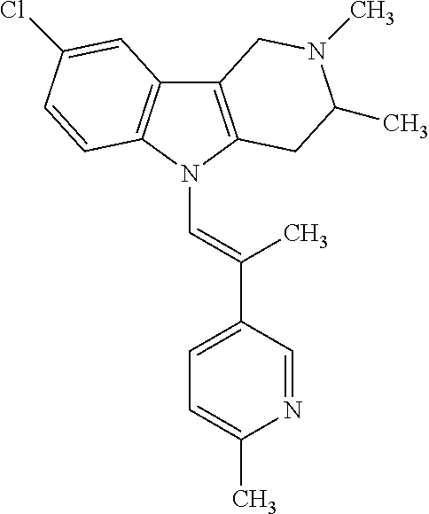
C12=C(N(C=C(C3=CC=C(C)N=C3)C)C3=C1C=C(Cl)C=C3)CC(C)N(C)C2
